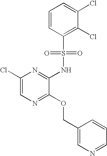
C1(Cl)=CN=C(OCC2=CN=CC=C2)C(NS(C2=C(Cl)C(Cl)=CC=C2)(=O)=O)=N1
